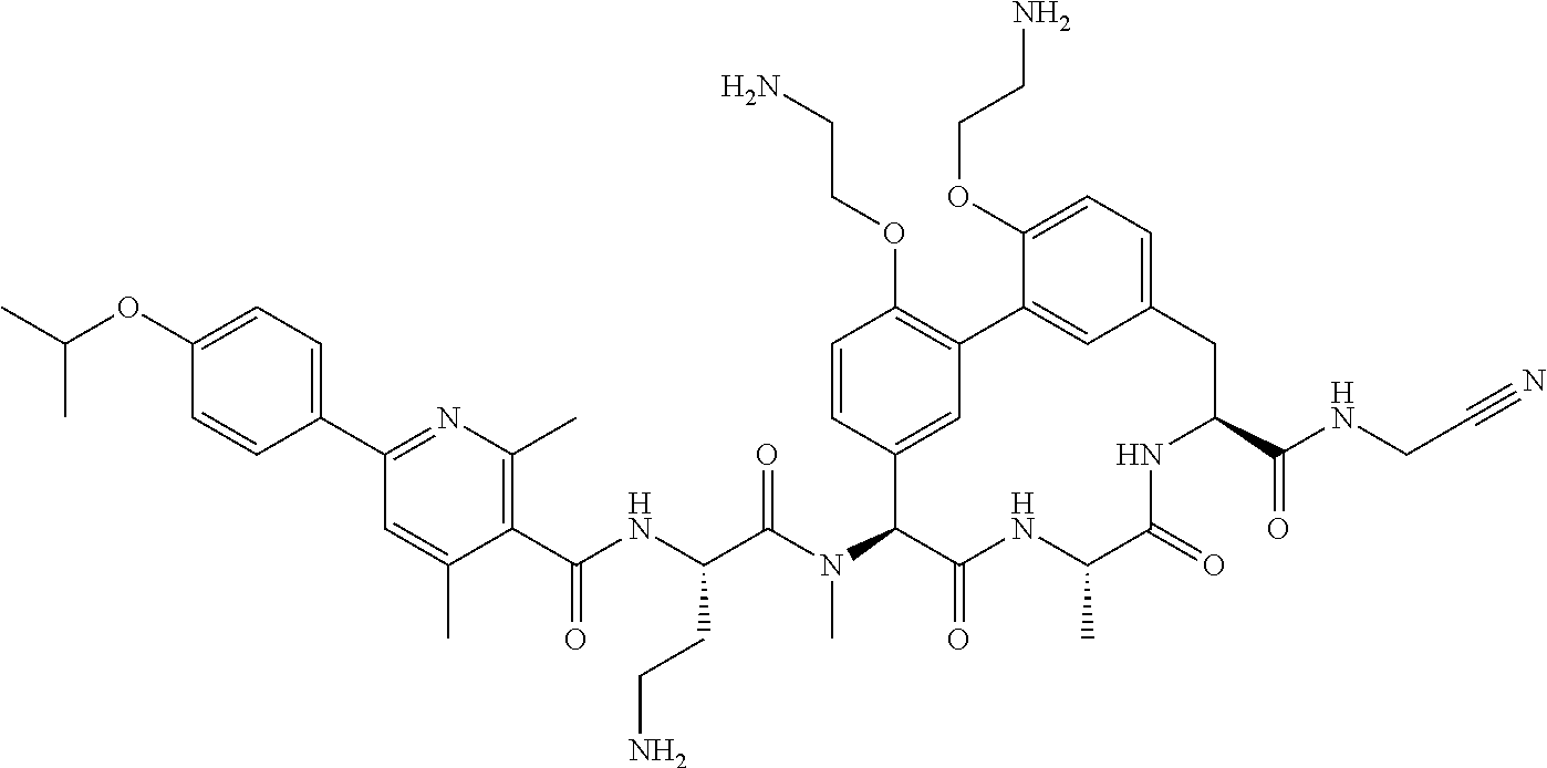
C(C)(OC1=CC=C(C2=NC(C)=C(C(NC(C(N(C3C4=CC(=C(OCCN)C=C4)C4=CC(=CC=C4OCCN)CC(C(NCC#N)=O)NC(=O)C(C)NC3=O)C)=O)CCN)=O)C(C)=C2)C=C1)C
